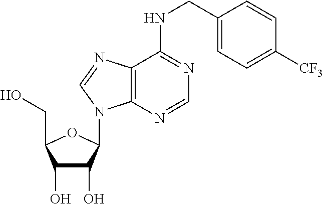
C1(O)C(O)C(N2C3=C(C(NCC4=CC=C([CF3])C=C4)=NC=N3)N=C2)OC1CO
